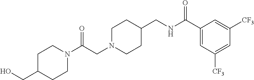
N1(C(CN2CCC(CNC(C3=CC([CF3])=CC([CF3])=C3)=O)CC2)=O)CCC(CO)CC1
